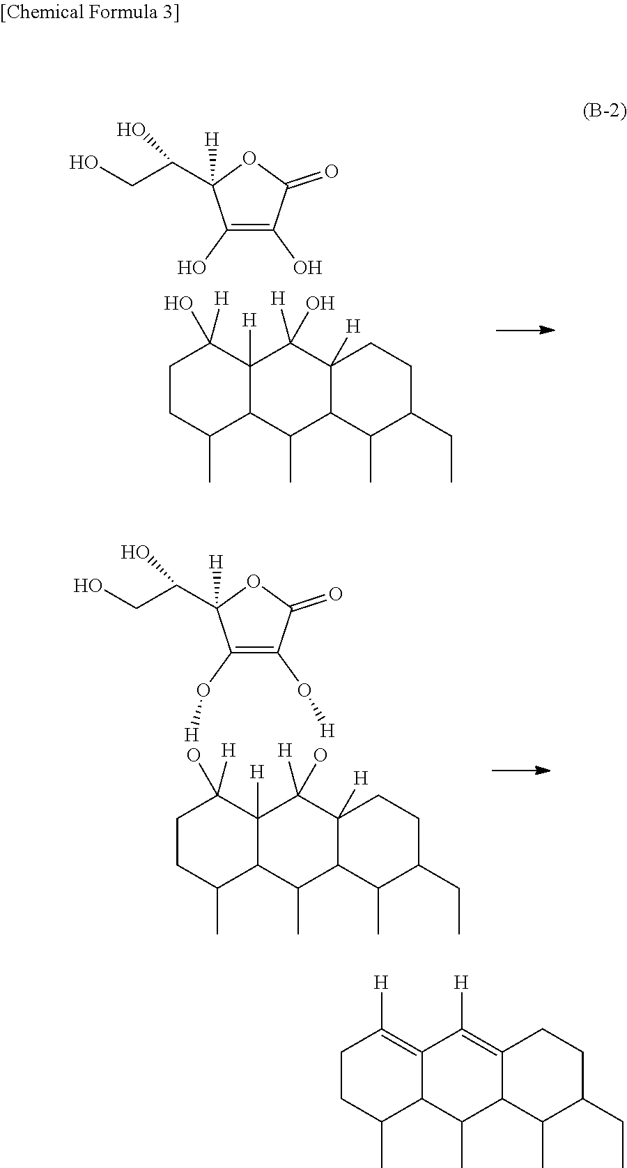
C1(O)=C(O)C(=O)OC1(C(CO)O)[H].C1CC(C)C2C([H])(C1(O)[H])C([H])(O)C1([H])C(C2C)C(C)C(CC)CC1.C1(O[H])=C(O[H])C(=O)OC1(C(CO)O)[H].C1CC(C)C2C([H])(C1(O)[H])C([H])(O)C1([H])C(C2C)C(C)C(CC)CC1.C1CC(C)C2C(=C1[H])C([H])=C1C(C2C)C(C)C(CC)CC1
